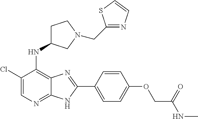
C1(Cl)=CN=C2C(=C1NC1CCN(CC3=NC=CS3)C1)N=C(C1=CC=C(OCC(NC)=O)C=C1)N2
